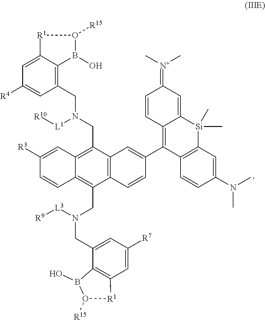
C1(CN(CC2=C3C(=C(CN(CC4=CC([R7])=CC5=C4B(O)O([R15])[R1]5)[L3][R9])C4=C2C=C(C2=C5C(=CC(=[N+](C)C)C=C5)[Si](C)(C)C5=C2C=CC(N(C)C)=C5)C=C4)C=CC([R3])=C3)[L1][R10])=C2C(=CC([R4])=C1)[R1]O([R15])B2O
